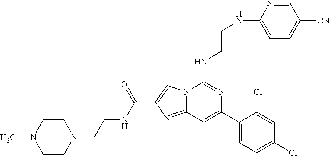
C12=NC(C(=O)NCCN3CCN(C)CC3)=CN1C(NCCNC1=CC=C([CN])C=N1)=NC(C1=CC=C(Cl)C=C1Cl)=C2
